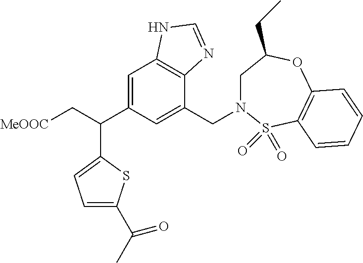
C1=C(C(C[MeOOC])C2=CC=C(C(C)=O)S2)C=C(CN2CC(CC)OC3=C(S2(=O)=O)C=CC=C3)C2=C1NC=N2
